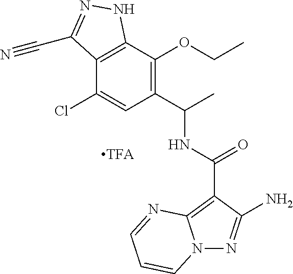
C12=C(C(OCC)=C(C(C)NC(=O)C3=C4N(N=C3N)C=CC=N4)C=C1Cl)NN=C2C#N
